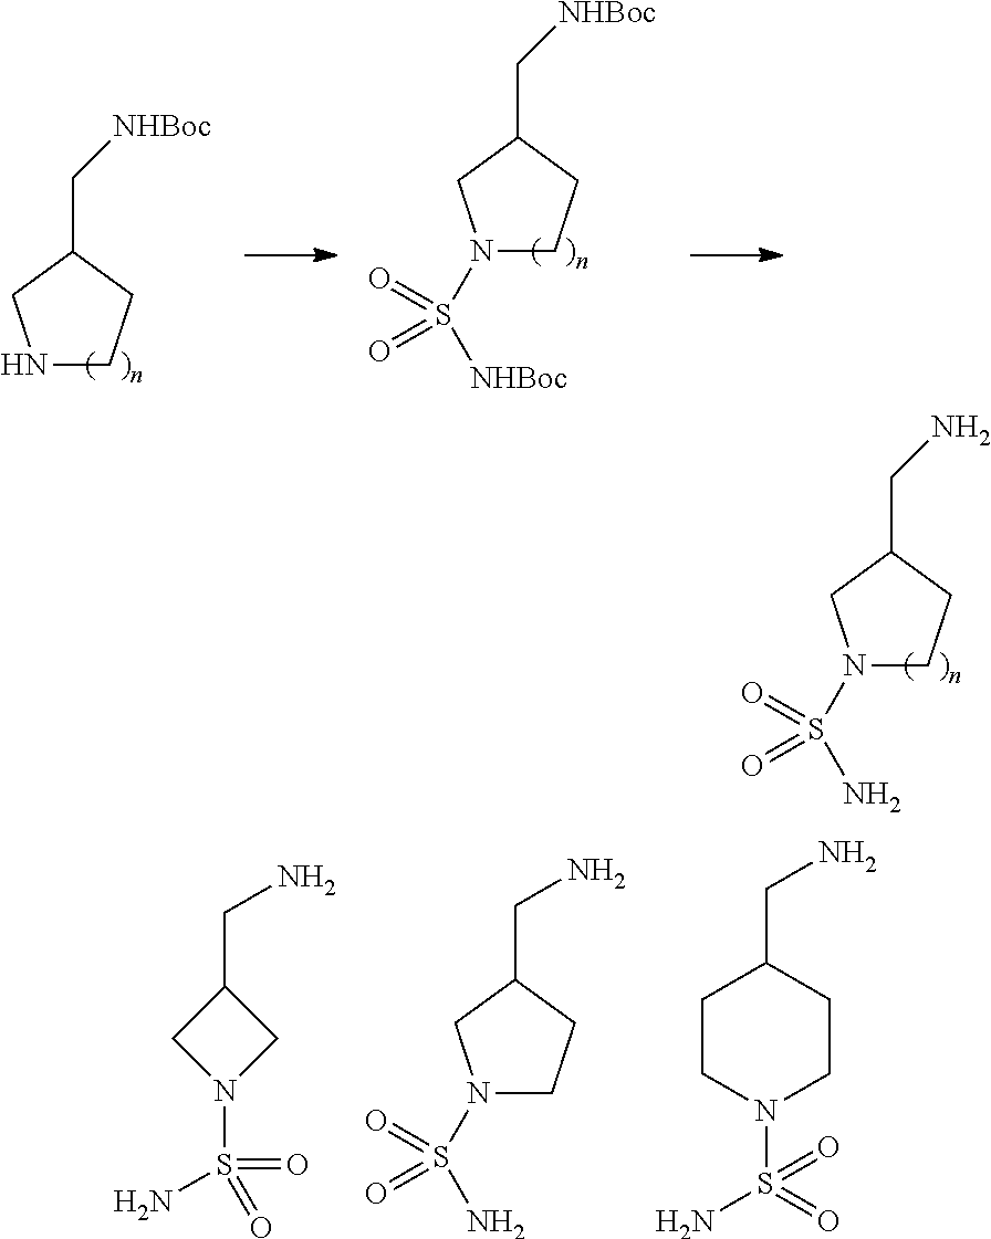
N1(S(N)(=O)=O)CCC(CN)C1.N1CCC(C[NHBoc])C1.N1(S([NHBoc])(=O)=O)CCC(C[NHBoc])C1.N1(S(N)(=O)=O)CCC(CN)C1.C(C1CN(S(N)(=O)=O)C1)N.C1(CN)CCN(S(N)(=O)=O)CC1
